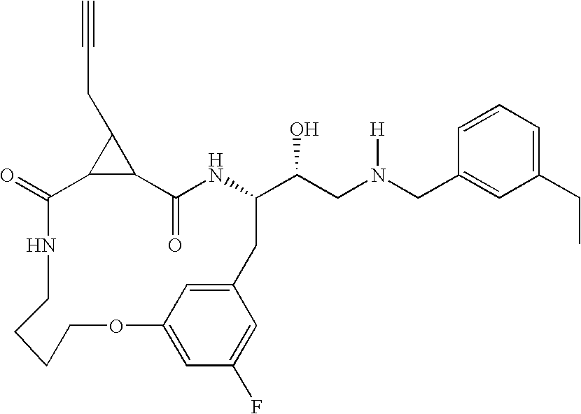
C12C(=O)NC(C(CN(CC3=CC(CC)=CC=C3)[H])O)CC3=CC(=CC(F)=C3)OCCCCNC(=O)C1C2CC#C
